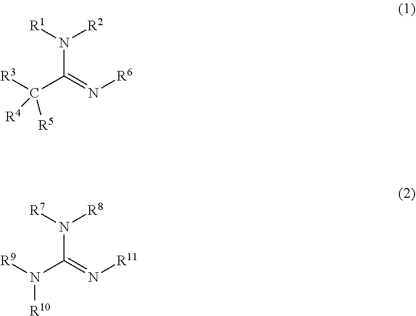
[R3]C(C(=N[R6])N([R1])[R2])([R4])[R5].[R9]N(C(=N[R11])N([R7])[R8])[R10]
